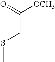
C(CSC)(=O)[OCH3]
